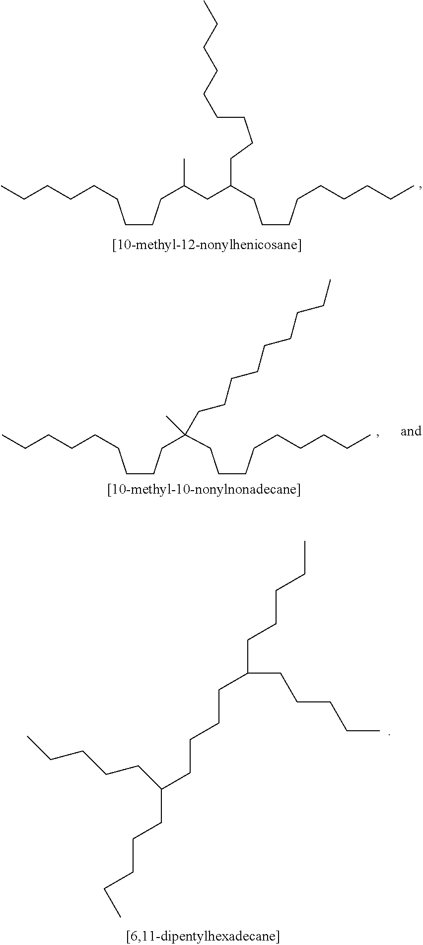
C(CCC(CC(CCCCCCCCC)CCCCCCCCC)C)CCCCCC.C(CCC(CCCCCCCCC)(CCCCCCCCC)C)CCCCCC.C(CCC)CC(CCCCC(CCCCC)CCCCC)CCCCC
